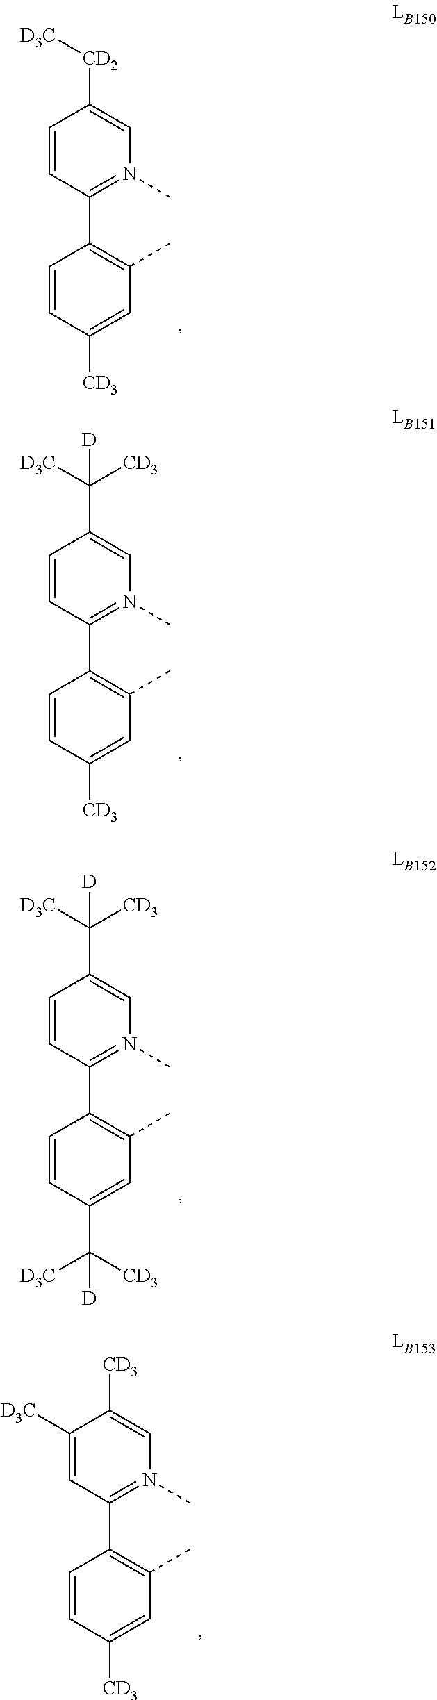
C1=CC([CD2][D3C])=CN(C)=C1C1=C(C)C=C([CD3])C=C1.C1=CC(C([D3C])([CD3])[D])=CN(C)=C1C1=C(C)C=C([CD3])C=C1.C1=CC(C([D3C])([CD3])[D])=CN(C)=C1C1=C(C)C=C(C([CD3])([D3C])[D])C=C1.C1=C([D3C])C([CD3])=CN(C)=C1C1=C(C)C=C([CD3])C=C1
